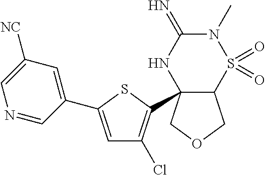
C12C(C3=C(Cl)C=C(C4=CC([NC])=CN=C4)S3)(COC1)NC(=N)N(C)S2(=O)=O
